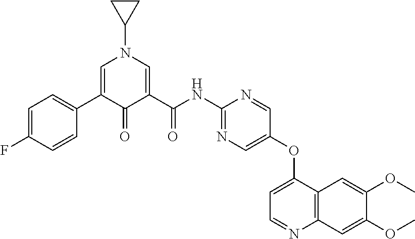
C1=C(F)C=CC(C2=CN(C3CC3)C=C(C(NC3=NC=C(OC4=CC=NC5=C4C=C(OC)C(OC)=C5)C=N3)=O)C2=O)=C1
